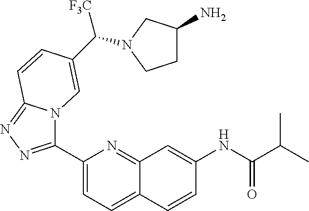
C1(C2=NN=C3N2C=C(C([F3C])N2CCC(N)C2)C=C3)=CC=C2C(=N1)C=C(NC(=O)C(C)C)C=C2
